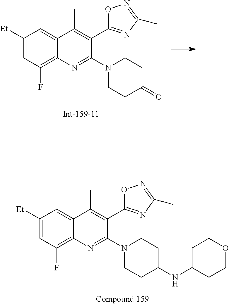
C1([Et])=CC(F)=C2C(=C1)C(C)=C(C1=NC(C)=NO1)C(N1CCC(=O)CC1)=N2.C1([Et])=CC(F)=C2C(=C1)C(C)=C(C1=NC(C)=NO1)C(N1CCC(NC3CCOCC3)CC1)=N2
